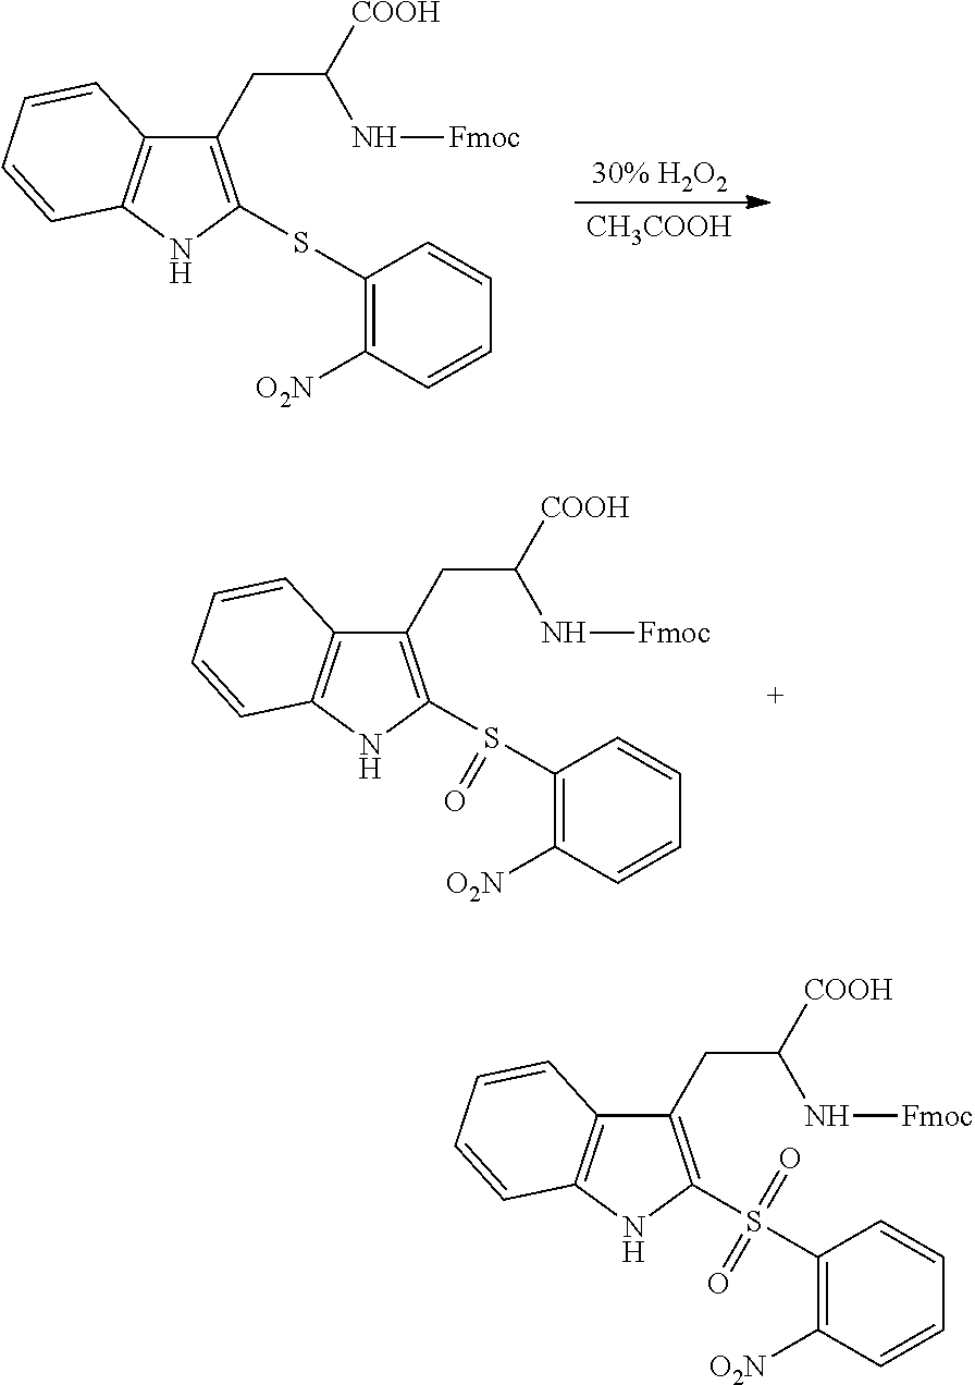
C1(CC([COOH])N[Fmoc])=C(S(C2=C([O2N])C=CC=C2)(=O)=O)NC2=C1C=CC=C2.C1(CC([COOH])N[Fmoc])=C(SC2=C([O2N])C=CC=C2)NC2=C1C=CC=C2.[30% H2O2].[CH3COOH].C1(CC([COOH])N[Fmoc])=C(S(C2=C([O2N])C=CC=C2)=O)NC2=C1C=CC=C2
